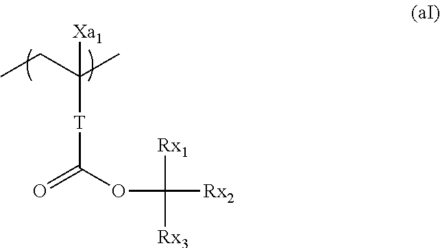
CCC([T]C(OC([Rx1])([Rx3])[Rx2])=O)(C)[Xa1]
